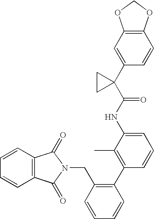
C12=C(C=CC=C1)C(=O)N(CC1=C(C3=C(C)C(NC(C4(C5=CC6=C(C=C5)OCO6)CC4)=O)=CC=C3)C=CC=C1)C2=O
